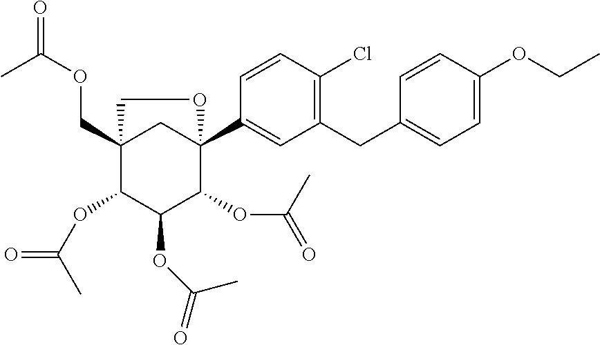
C12(COC(=O)C)C(OC(C)=O)C(OC(C)=O)C(OC(=O)C)C(C3=CC(CC4=CC=C(OCC)C=C4)=C(Cl)C=C3)(C1)OC2
